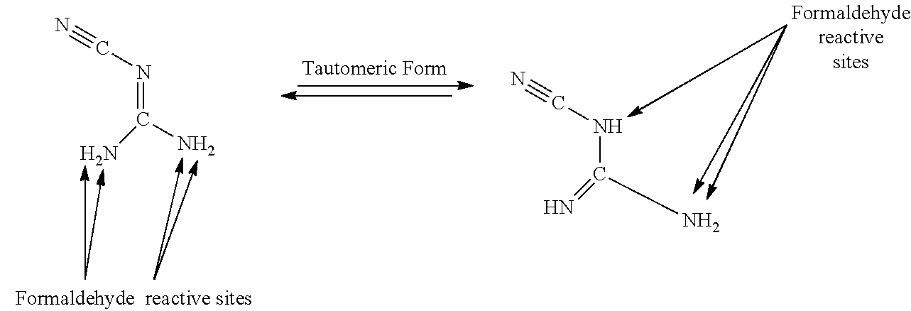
N(C(N)=N)C#N.N(=C(N)N)C#N
